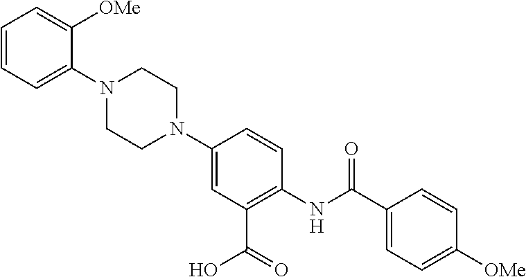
N1(C2=CC(C(=O)O)=C(NC(C3=CC=C([OMe])C=C3)=O)C=C2)CCN(C2=CC=CC=C2[OMe])CC1
